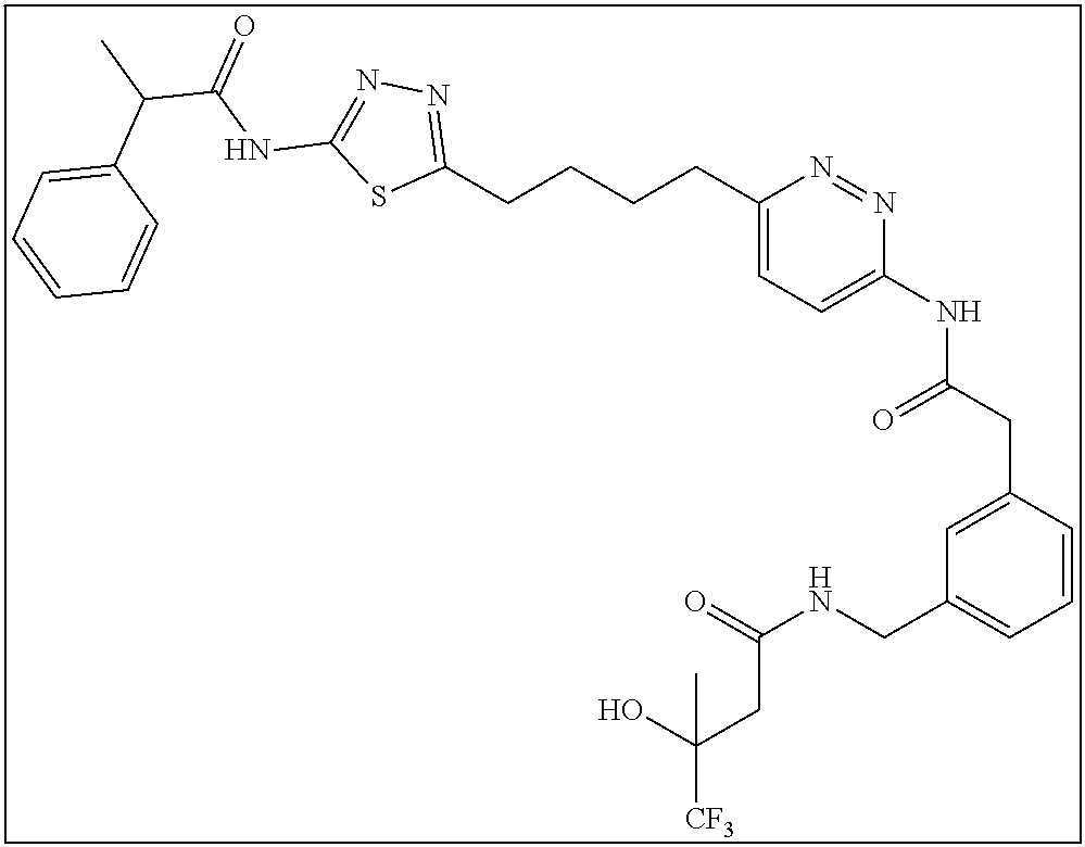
C1(CCCCC2=NN=C(NC(=O)C(C)C3=CC=CC=C3)S2)=CC=C(NC(CC2=CC(CNC(=O)CC([CF3])(O)C)=CC=C2)=O)N=N1
